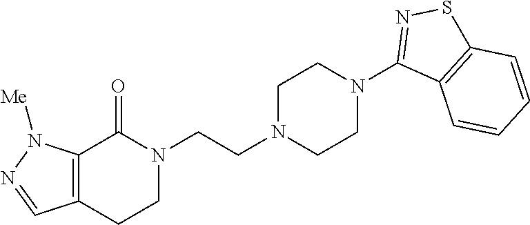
N1(CCN2CCN(C3=NSC4=C3C=CC=C4)CC2)C(=O)C2=C(CC1)C=NN2[Me]
